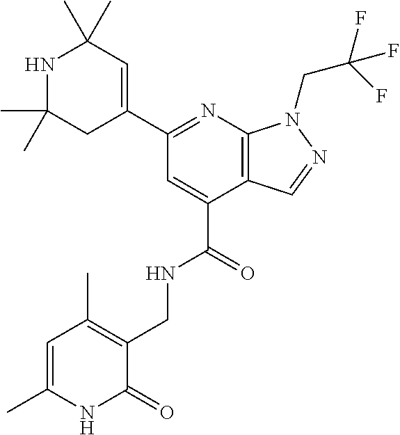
C1(C)(C)CC(C2=NC3=C(C(C(=O)NCC4=C(C)C=C(C)NC4=O)=C2)C=NN3CC(F)(F)F)=CC(C)(C)N1
